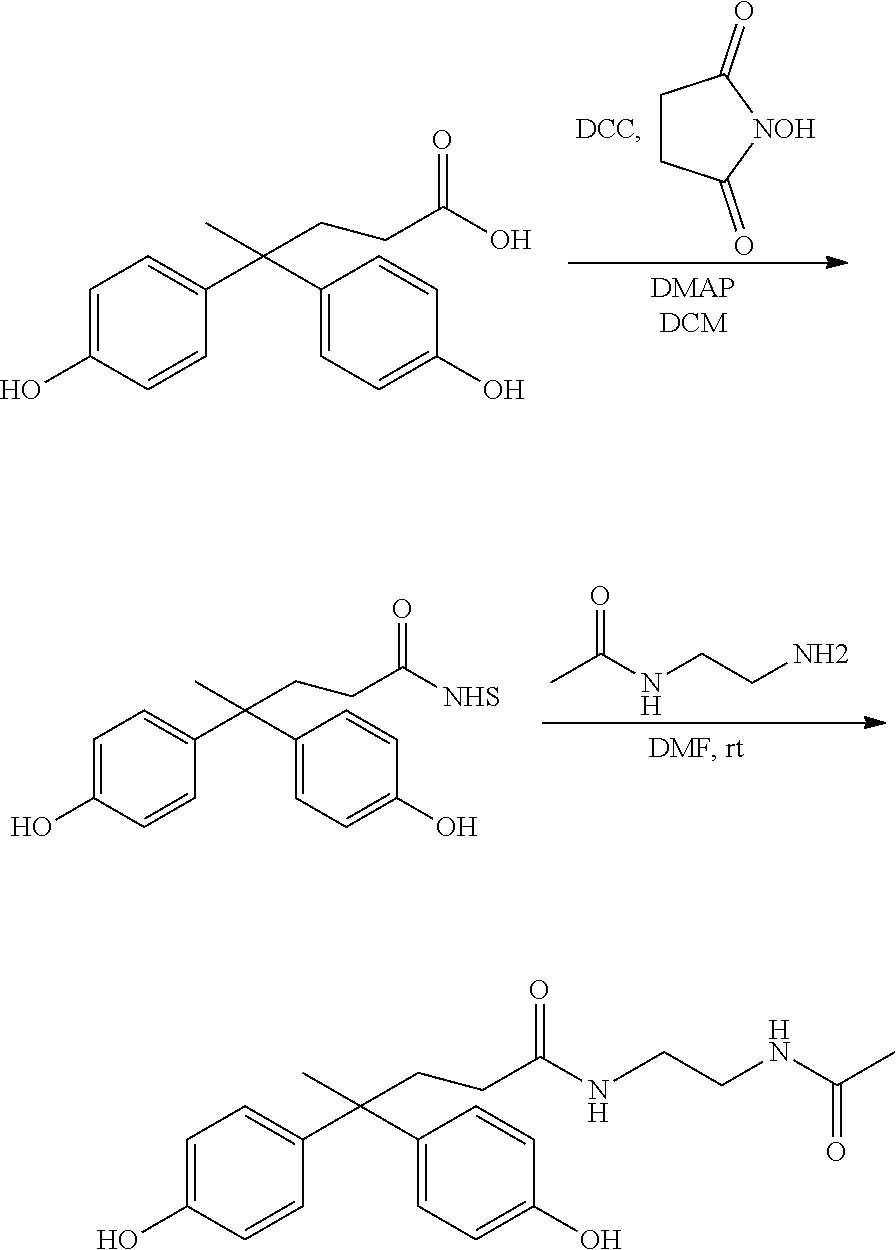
C1CC(=O)[NOH]C1=O.[DCC].C1=C(O)C=CC(C(C2=CC=C(O)C=C2)(C)CCC(O)=O)=C1.O=C(NCCN)C.C1=C(O)C=CC(C(C2=CC=C(O)C=C2)(C)CCC([NHS])=O)=C1.C1=C(O)C=CC(C(C2=CC=C(O)C=C2)(C)CCC(NCCNC(C)=O)=O)=C1
